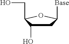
C1C(O)C(CO)OC1[Base]
